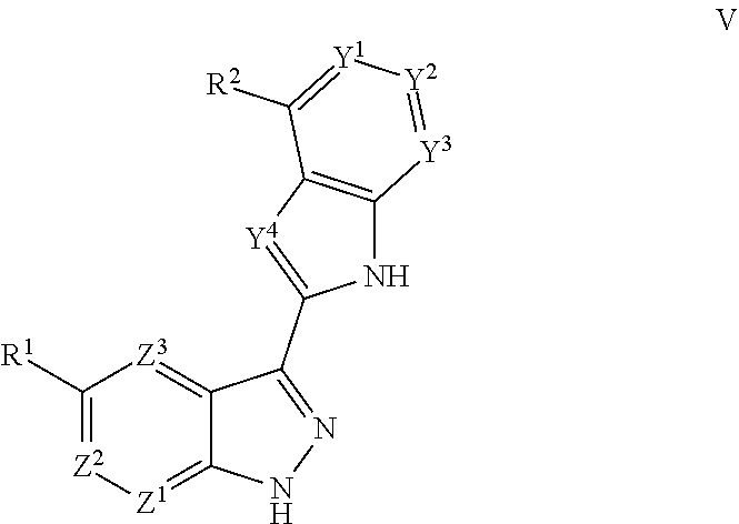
[Z2]1=C([R1])[Z3]=C2C(C3=[Y4]C4=C([Y3]=[Y2][Y1]=C4[R2])N3)=NNC2=[Z1]1
